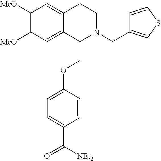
C1([MeO])=C([MeO])C=C2C(=C1)CCN(CC1=CSC=C1)C2COC1=CC=C(C([NEt2])=O)C=C1
